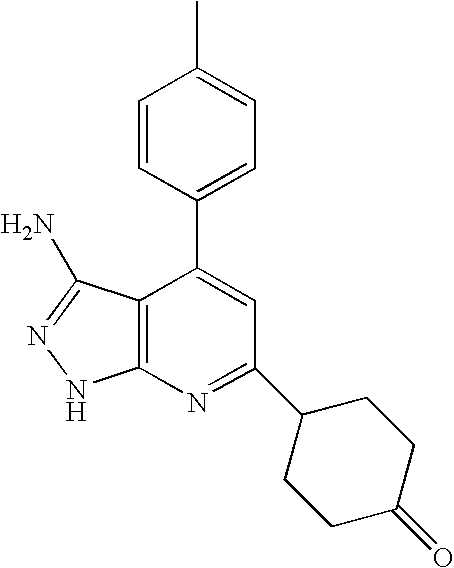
C12=C(C(C3=CC=C(C)C=C3)=CC(C3CCC(=O)CC3)=N1)C(N)=NN2
